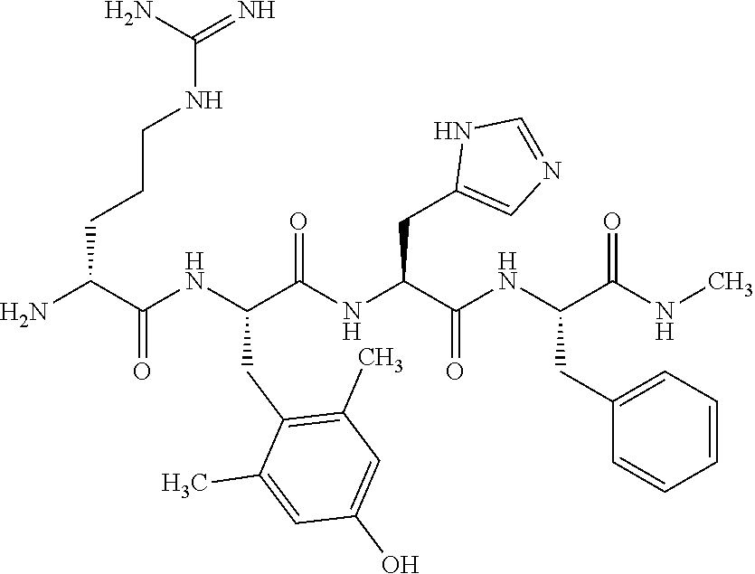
NC(C(NC(C(NC(C(NC(C(NC)=O)CC1=CC=CC=C1)=O)CC1=CN=CN1)=O)CC1=C(C)C=C(O)C=C1C)=O)CCCNC(=N)N
